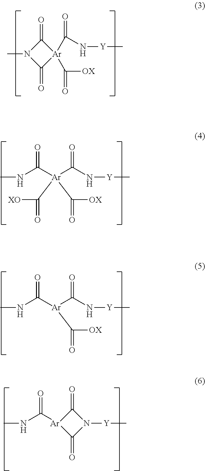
C1(=O)N(C)C(=O)[Ar]1(C(=O)N[Y]C)C(=O)[OX].N(C([Ar](C(N[Y]C)=O)(C(=O)[XO])C(=O)[OX])=O)C.N(C([Ar](C(N[Y]C)=O)C(=O)[OX])=O)C.N(C([Ar]1C(=O)N([Y]C)C1=O)=O)C
